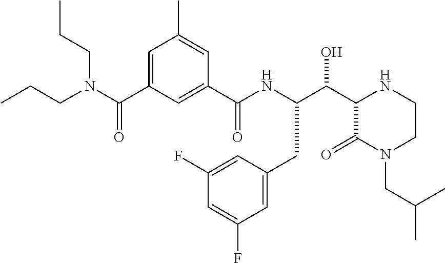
C(C1C(=O)N(CC(C)C)CCN1)(O)C(NC(C1=CC(C(N(CCC)CCC)=O)=CC(C)=C1)=O)CC1=CC(F)=CC(F)=C1
